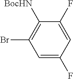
C1=C(F)C=C(F)C([BocHN])=C1Br
